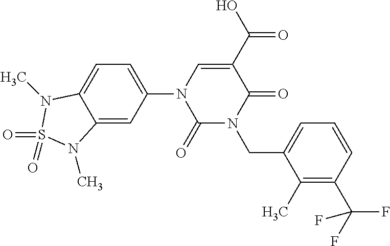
C12=CC(N3C(=O)N(CC4=CC=CC(C(F)(F)F)=C4C)C(=O)C(C(O)=O)=C3)=CC=C1N(C)S(=O)(=O)N2C
